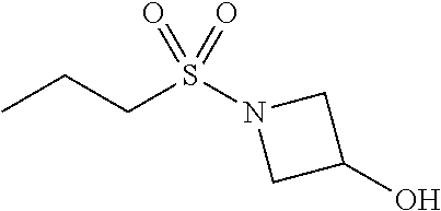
CCCS(N1CC(O)C1)(=O)=O
